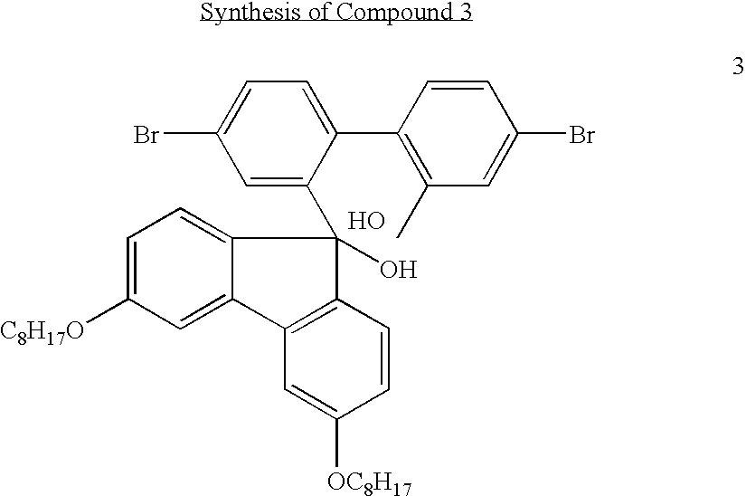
BrC1=CC=C(C2=C(C)C=C(Br)C=C2)C(C2(O)C3=CC=C([C8H17O])C=C3C3=C2C=CC([OC8H17])=C3)=C1.O
